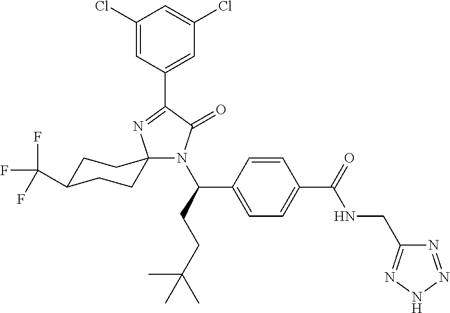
C1(Cl)=CC(C2=NC3(N(C(CCC(C)(C)C)C4=CC=C(C(=O)NCC5=NNN=N5)C=C4)C2=O)CCC(C(F)(F)F)CC3)=CC(Cl)=C1
